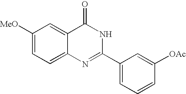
C12=CC=C([MeO])C=C1C(=O)NC(C1=CC=CC([OAc])=C1)=N2
